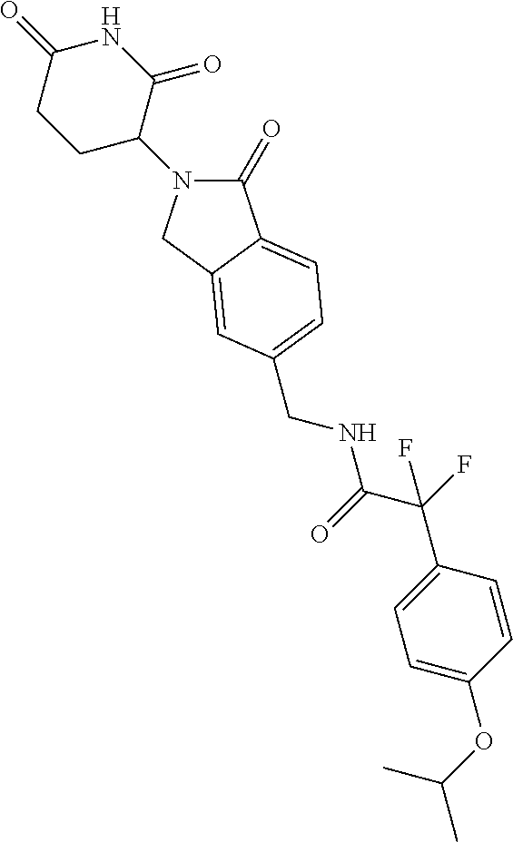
C1(=O)N(C2C(=O)NC(=O)CC2)CC2=CC(CNC(=O)C(C3=CC=C(OC(C)C)C=C3)(F)F)=CC=C12
